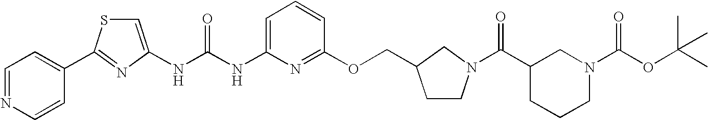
N(C(NC1=CC=CC(OCC2CCN(C(=O)C3CCCN(C(OC(C)(C)C)=O)C3)C2)=N1)=O)C1=CSC(C2=CC=NC=C2)=N1
